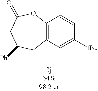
C12=C(C=C([tBu])C=C1)CC([Ph])CC(=O)O2
